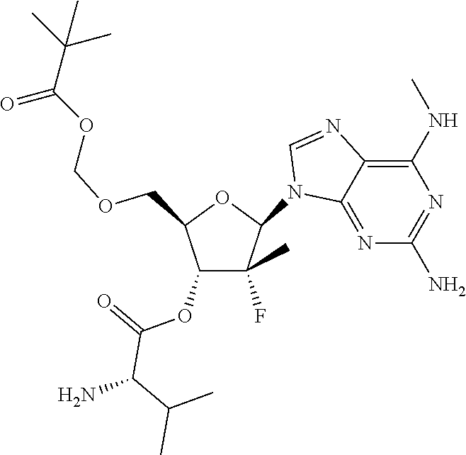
C1(N2C3=NC(N)=NC(NC)=C3N=C2)C(F)(C)C(OC(=O)C(C(C)C)N)C(COCOC(C(C)(C)C)=O)O1
